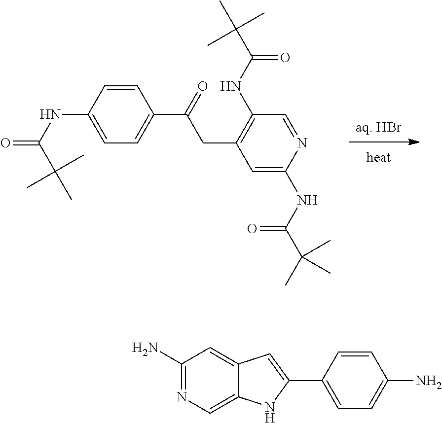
[aq. HBr].C1=CC(NC(=O)C(C)(C)C)=CC=C1C(=O)CC1=C(NC(=O)C(C)(C)C)C=NC(NC(C(C)(C)C)=O)=C1.C1(N)=NC=C2C(=C1)C=C(C1=CC=C(N)C=C1)N2
